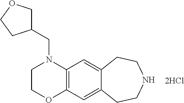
C1COC2=C(N1CC1COCC1)C=C1C(=C2)CCNCC1.[2HCl]
